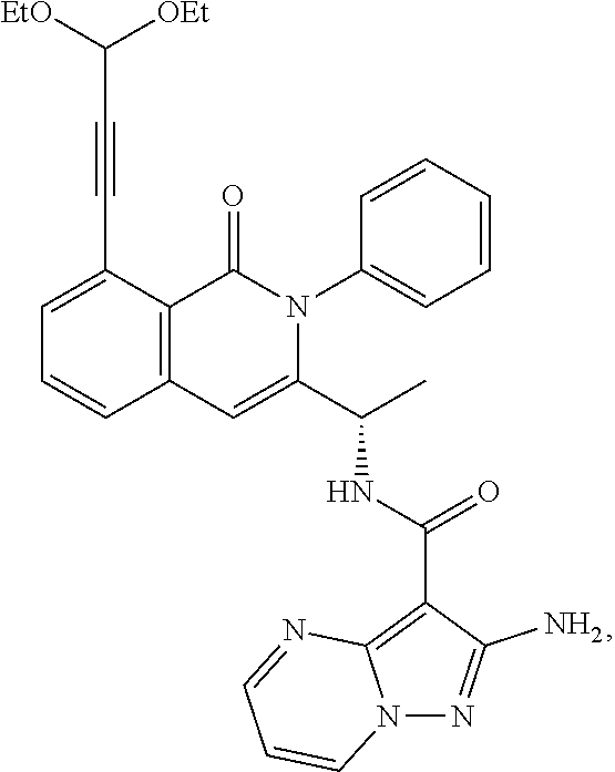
C1=C(C#CC([EtO])[OEt])C2=C(C=C1)C=C(C(C)NC(=O)C1=C3N(N=C1N)C=CC=N3)N(C1=CC=CC=C1)C2=O
